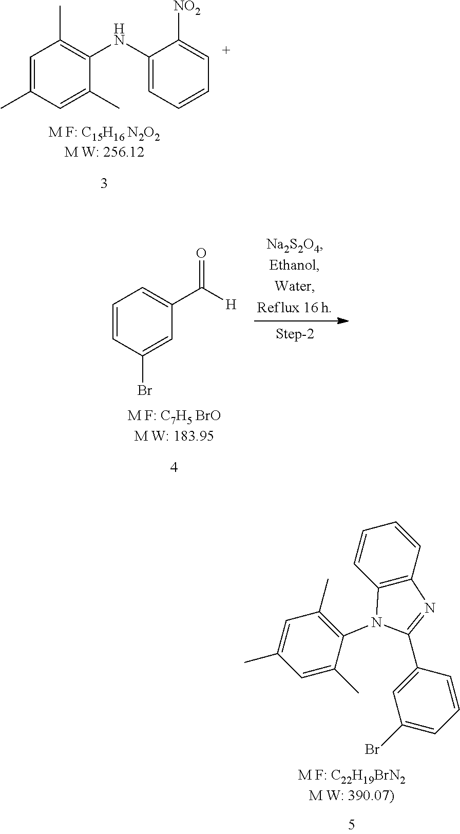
C1(C)=CC(C)=CC(C)=C1NC1=CC=CC=C1[NO2].C1=C(Br)C=CC=C1C([H])=O.C1=CC(C2=NC3=C(C=CC=C3)N2C2=C(C)C=C(C)C=C2C)=CC(Br)=C1
